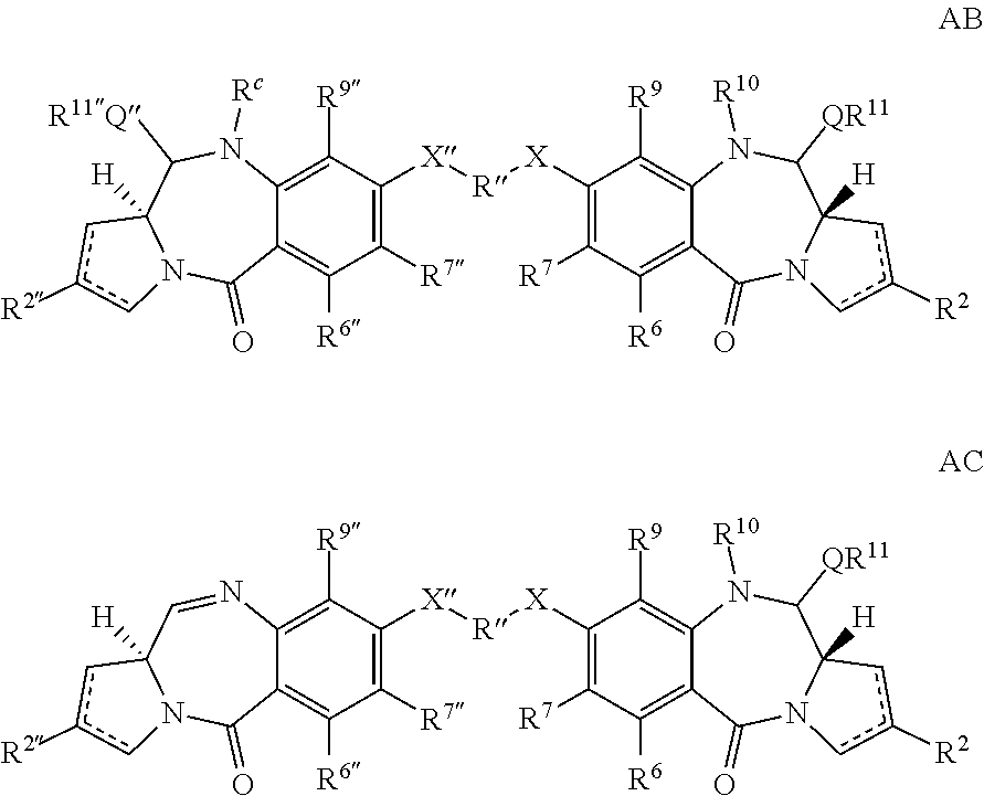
C1([R7])=C([X][R][X]C2=C([R7])C([R6])=C3C(=C2[R9])N([R10])C([QR11])C2([H])N(C3=O)cc([R2])c2)C([R9])=C2C(=C1[R6])C(=O)N1C([H])(C([R11Q])N2[Rc])cc([R2])c1.C1([R7])=C([X][R][X]C2=C([R7])C([R6])=C3C(=C2[R9])N([R10])C([QR11])C2([H])N(C3=O)cc([R2])c2)C([R9])=C2C(=C1[R6])C(=O)N1C([H])(C=N2)cc([R2])c1
